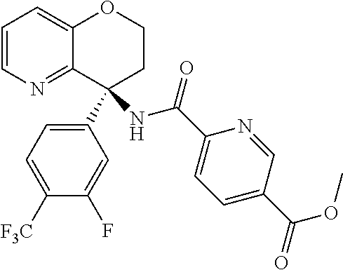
C1=CN=C2C(=C1)OCCC2(NC(C1=CC=C(C(=O)OC)C=N1)=O)C1=CC=C([F3C])C(F)=C1
